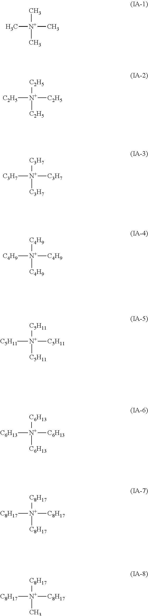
[N+](C)(C)(C)C.[N+]([C2H5])([C2H5])([C2H5])[C2H5].[N+]([C3H7])([C3H7])([C3H7])[C3H7].[N+]([C4H9])([C4H9])([C4H9])[C4H9].[N+]([C5H11])([C5H11])([C5H11])[C5H11].[N+]([C6H13])([C6H13])([C6H13])[C6H13].[N+]([C8H17])([C8H17])([C8H17])[C8H17].[N+]([C8H17])([C8H17])([C8H17])C
